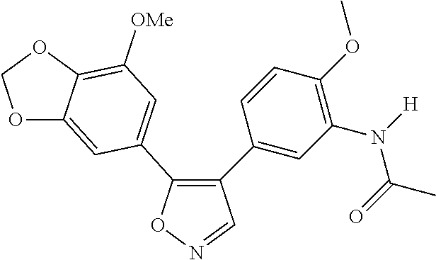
C1(C2=CC(N(C(=O)C)[H])=C(OC)C=C2)=C(C2=CC([OMe])=C3C(=C2)OCO3)ON=C1
